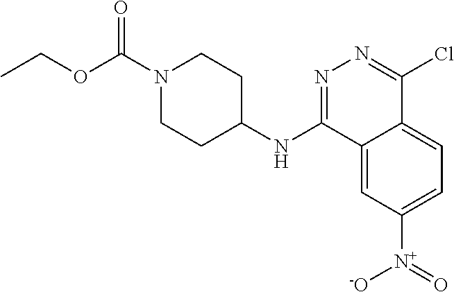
N1(C(OCC)=O)CCC(NC2=NN=C(Cl)C3=CC=C([N+](=O)[-O])C=C23)CC1
